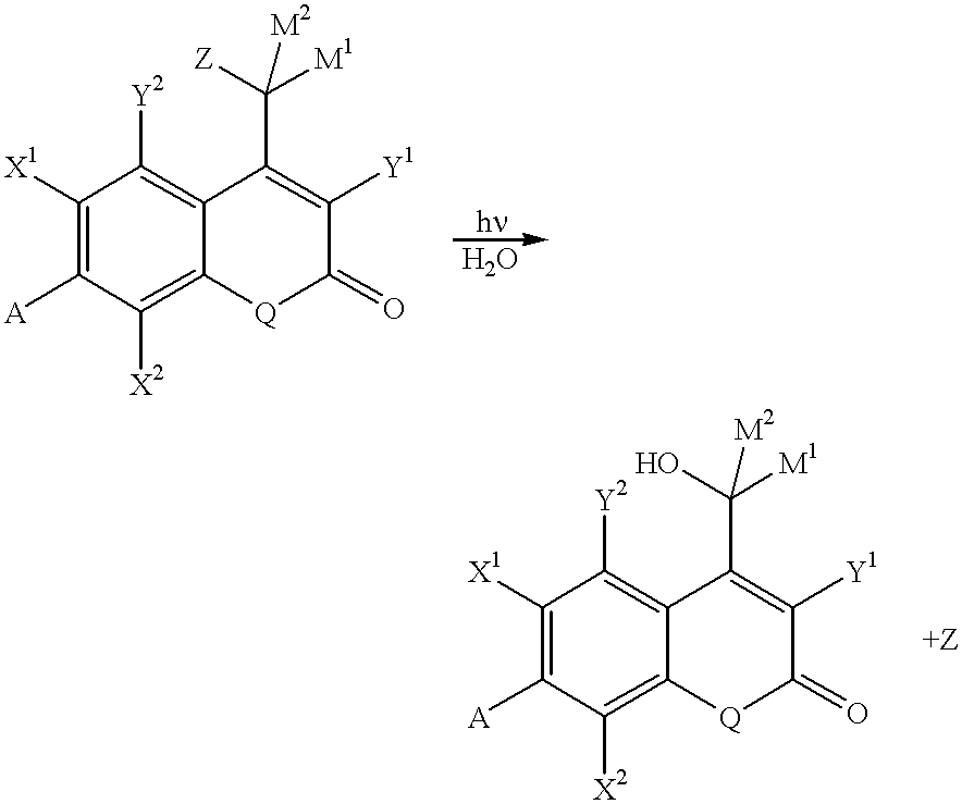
C1([X1])=C([A])C([X2])=C2C(=C1[Y2])C(C([Z])([M1])[M2])=C([Y1])C(=O)[Q]2.C1([X1])=C([A])C([X2])=C2C(=C1[Y2])C(C(O)([M1])[M2])=C([Y1])C(=O)[Q]2
